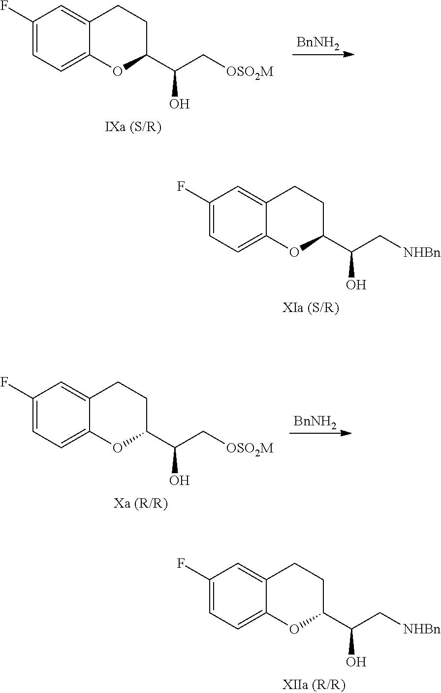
C1(F)=CC=C2C(=C1)CCC(C(C[NHBn])O)O2.C1(F)=CC=C2C(=C1)CCC(C(C[NHBn])O)O2.C1(F)=CC=C2C(=C1)CCC(C(C[OSO2M])O)O2.[BnNH2].C1(F)=CC=C2C(=C1)CCC(C(C[OSO2M])O)O2.[BnNH2]
